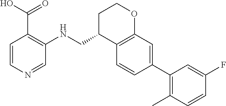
C1=CN=CC(NCC2C3=C(OCC2)C=C(C2=C(C)C=CC(F)=C2)C=C3)=C1C(O)=O
